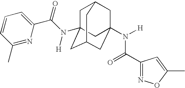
C1C2(N(C(C3=CC=CC(C)=N3)=O)[H])CC3CC(N([H])C(C4=NOC(C)=C4)=O)(CC1C3)C2
